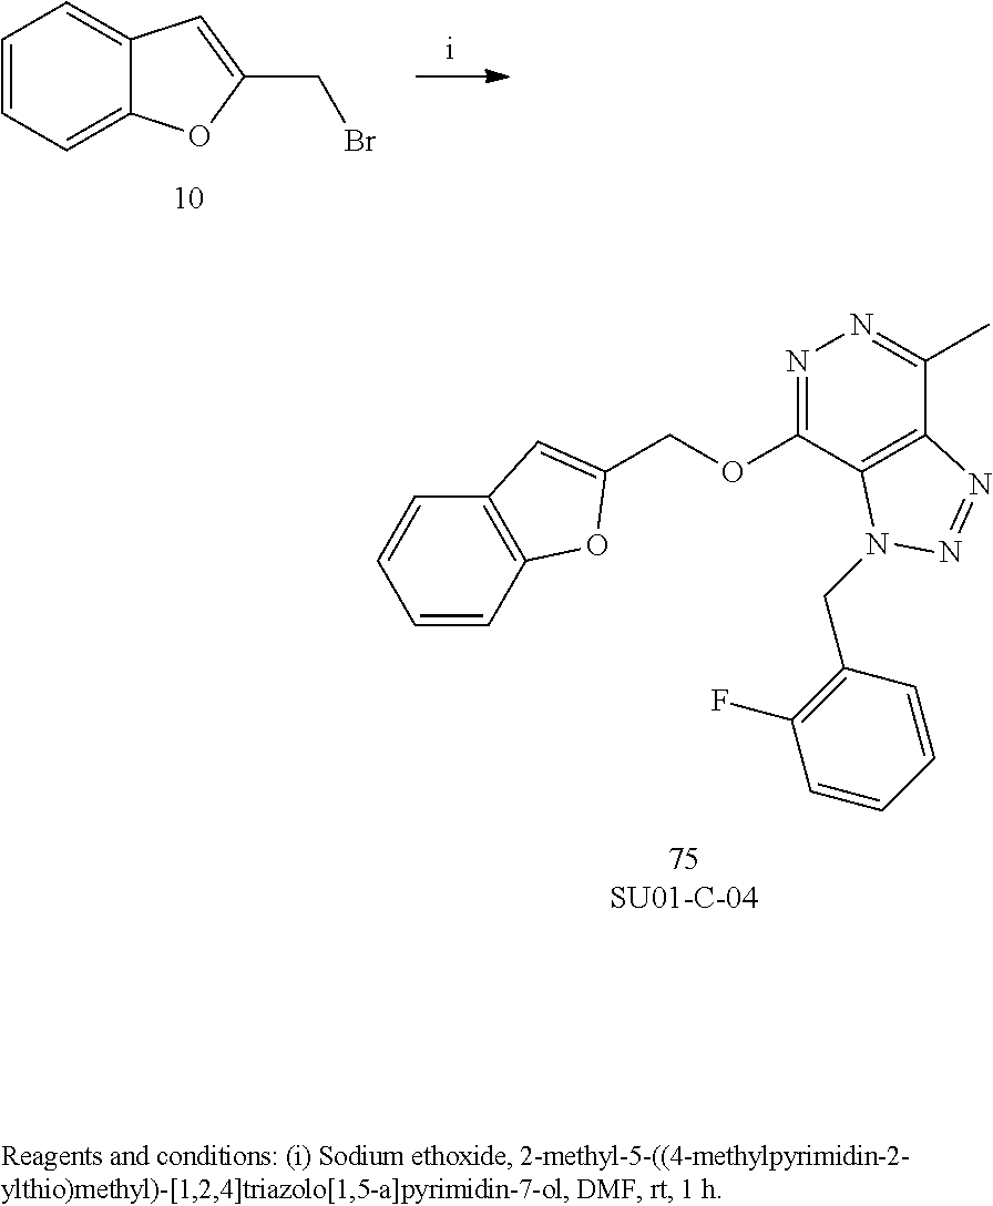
C1=CC=C2C(=C1)C=C(CBr)O2.C1=CC2=C(C=C1)C=C(COC1=NN=C(C)C3=C1N(CC1=C(F)C=CC=C1)N=N3)O2
